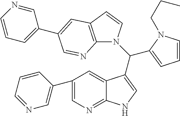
C1(C2=CN=CC=C2)=CN=C2C(=C1)C(C(N1C3=C(C=C1)C=C(C1=CC=CN=C1)C=N3)C1=CC=CN1CCC)=CN2
